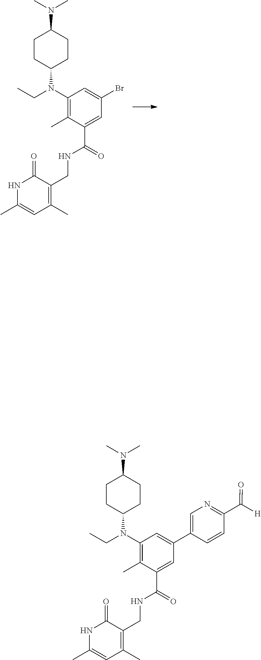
C1CC(N(C2=C(C)C(C(NCC3=C(C)C=C(C)NC3=O)=O)=CC(C3=CN=C(C([H])=O)C=C3)=C2)CC)CCC1N(C)C.C1CC(N(C2=C(C)C(C(NCC3=C(C)C=C(C)NC3=O)=O)=CC(Br)=C2)CC)CCC1N(C)C
